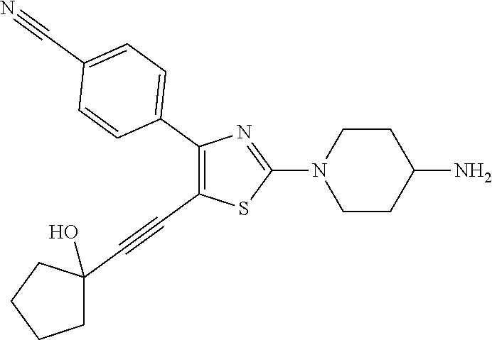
C1(C2=CC=C(C#N)C=C2)=C(C#CC2(O)CCCC2)SC(N2CCC(N)CC2)=N1
